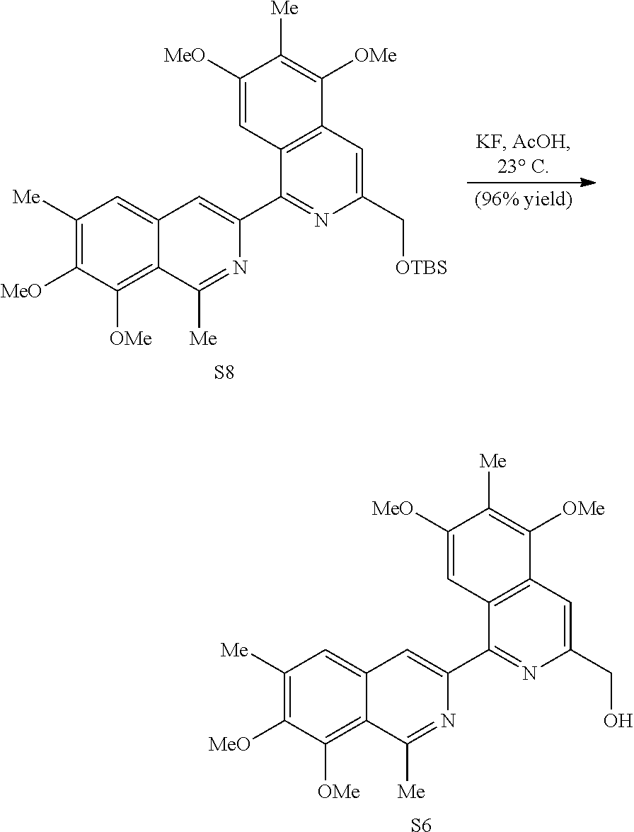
C1([Me])=C([MeO])C([OMe])=C2C(=C1)C=C(C1=NC(CO)=CC3=C1C=C([MeO])C([Me])=C3[OMe])N=C2[Me].[S6].C1([Me])=C([MeO])C([OMe])=C2C(=C1)C=C(C1=NC(C[OTBS])=CC3=C1C=C([MeO])C([Me])=C3[OMe])N=C2[Me].[S8]
